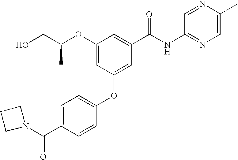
O(C1=CC(OC2=CC=C(C(N3CCC3)=O)C=C2)=CC(C(NC2=NC=C(C)N=C2)=O)=C1)C(CO)C
